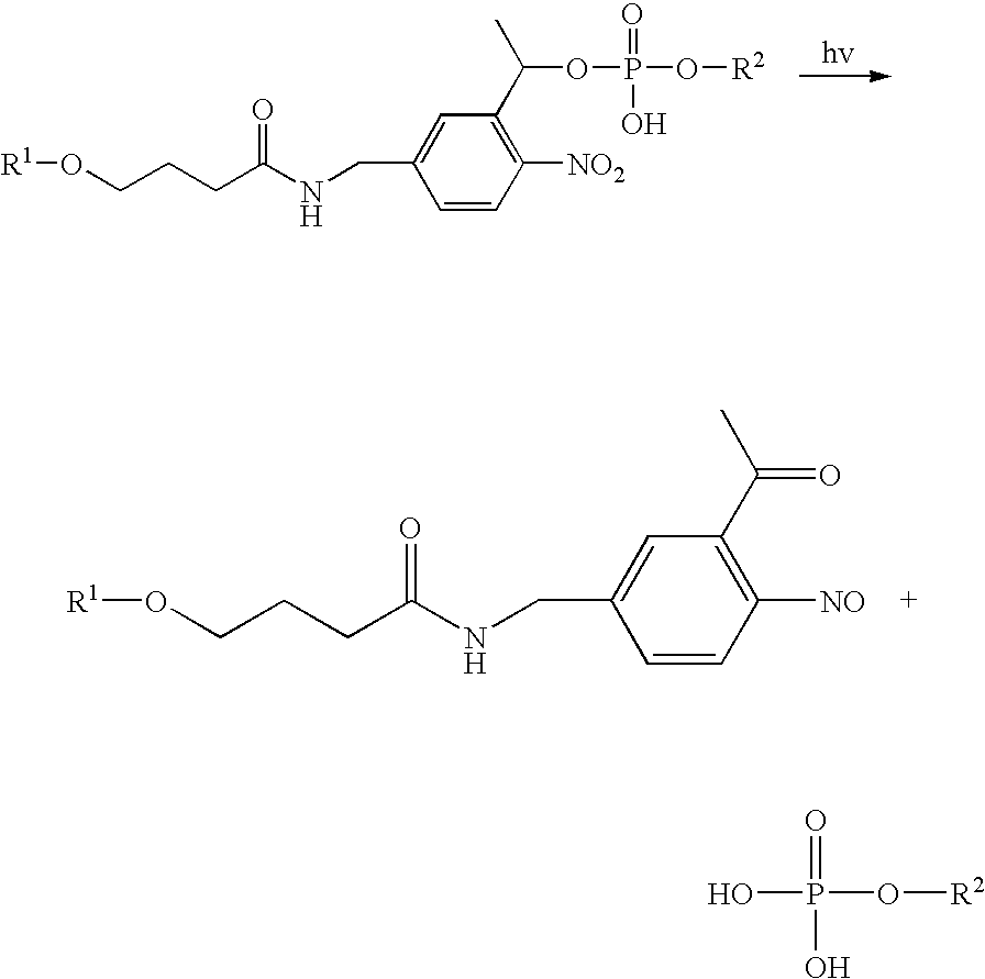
C1=CC([NO2])=C(C(OP(O[R2])(O)=O)C)C=C1CNC(CCCO[R1])=O.C1=CC([NO])=C(C(=O)C)C=C1CNC(CCCO[R1])=O.OP(O[R2])(=O)O
